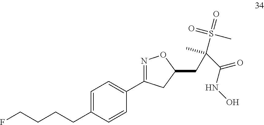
C(C1=CC=C(C2=NOC(CC(S(=O)(C)=O)(C(NO)=O)C)C2)C=C1)CCCF
